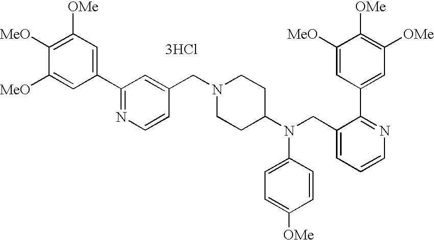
C1([OMe])=C([MeO])C([MeO])=CC(C2=NC=CC(CN3CCC(N(CC4=CC=CN=C4C4=CC([OMe])=C([OMe])C([MeO])=C4)C4=CC=C([OMe])C=C4)CC3)=C2)=C1.[3HCl]
